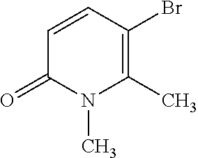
C1=CC(Br)=C(C)N(C)C1=O
